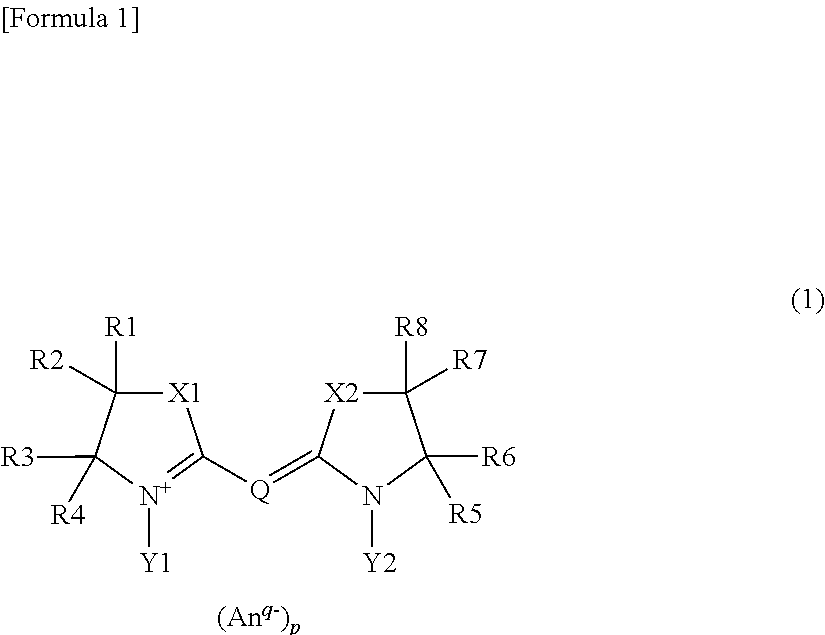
[X1]1C([Q]=C2[X2]C([R7])([R8])C([R6])([R5])N2[Y2])=[N+]([Y1])C([R4])([R3])C1([R1])[R2]
